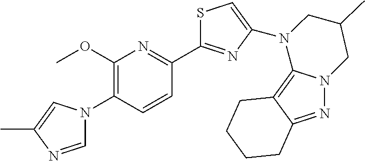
C1=NC(C)=CN1C1=C(OC)N=C(C2=NC(N3C4=C5C(=NN4CC(C)C3)CCCC5)=CS2)C=C1
